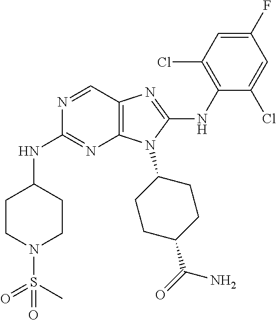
N1=CC2=C(N=C1NC1CCN(S(C)(=O)=O)CC1)N(C1CCC(C(=O)N)CC1)C(NC1=C(Cl)C=C(F)C=C1Cl)=N2
